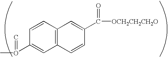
C12=C(C=CC(O(=C)C)=C1)C=C(C([OCH2CH2CH2O])=O)C=C2
